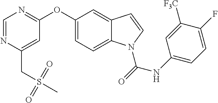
O(C1=CC=C2C(=C1)C=CN2C(=O)NC1=CC=C(F)C([F3C])=C1)C1=NC=NC(CS(C)(=O)=O)=C1
